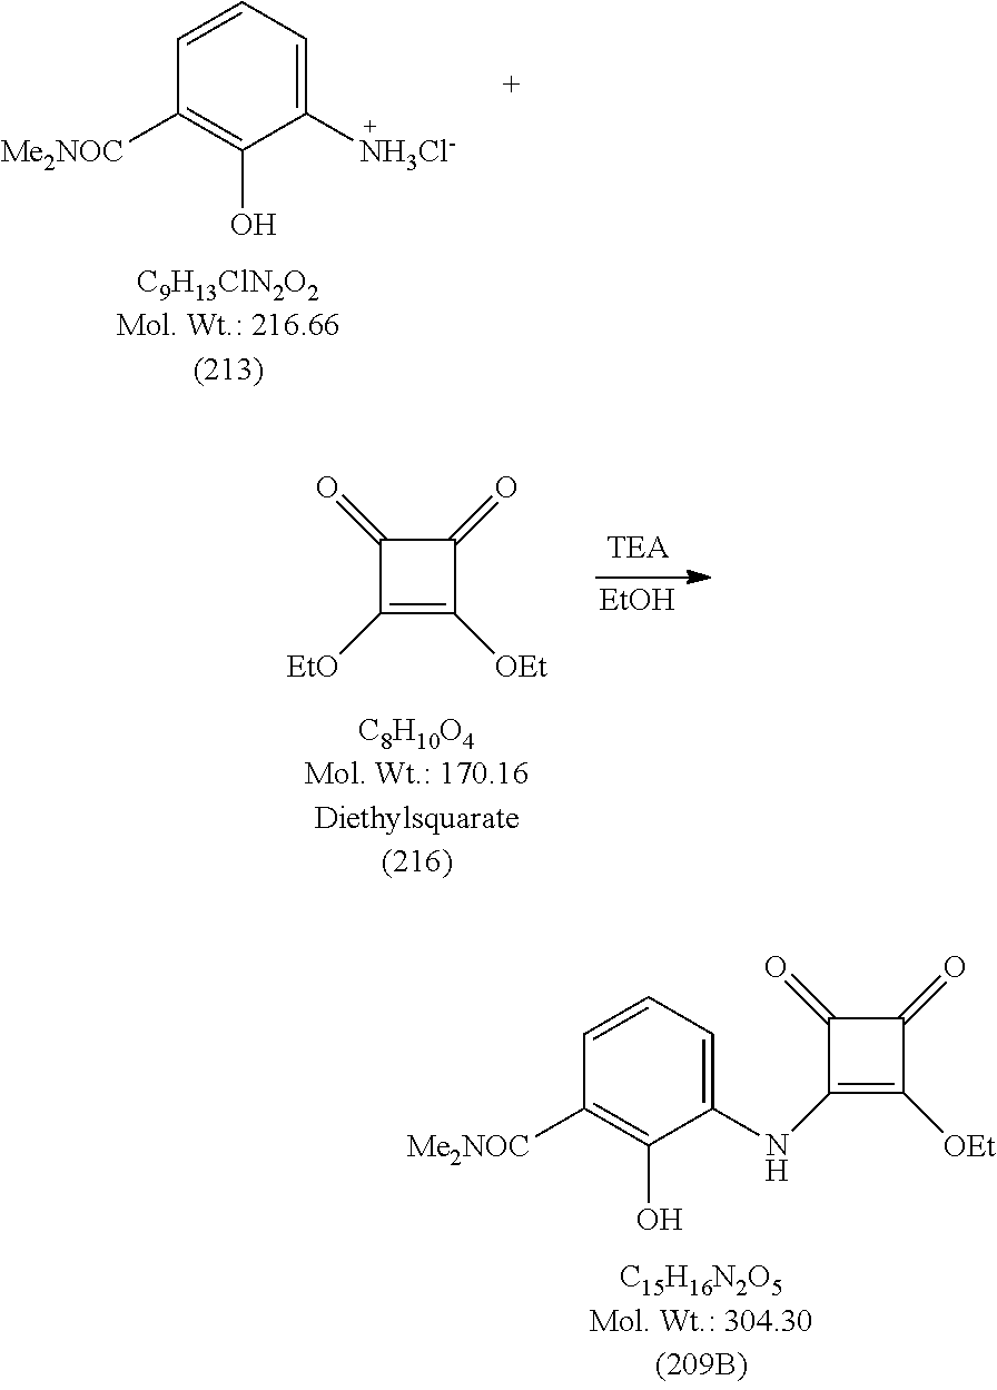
C1=C([NH3Cl-])C(O)=C([Me2NOC])C=C1.[EtOH].C1(=O)C([EtO])=C([OEt])C1=O.C1=C(NC2=C([OEt])C(=O)C2=O)C(O)=C([Me2NOC])C=C1
